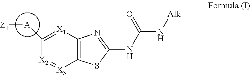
C1([A][Z1])=[X1]C2=C([X3]=[X2]1)SC(NC(N[Alk])=O)=N2
